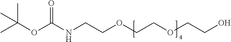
O(CCOCCO)CCNC(OC(C)(C)C)=O
